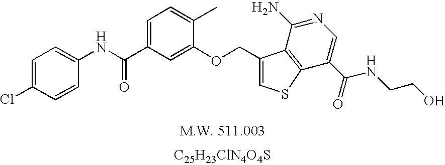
[C25H23ClN4O4S].O(CC1=CSC2=C1C(N)=NC=C2C(=O)NCCO)C1=CC(C(=O)NC2=CC=C(Cl)C=C2)=CC=C1C
